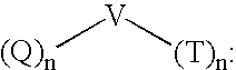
[V]([(Q)n])[(T)n:]
